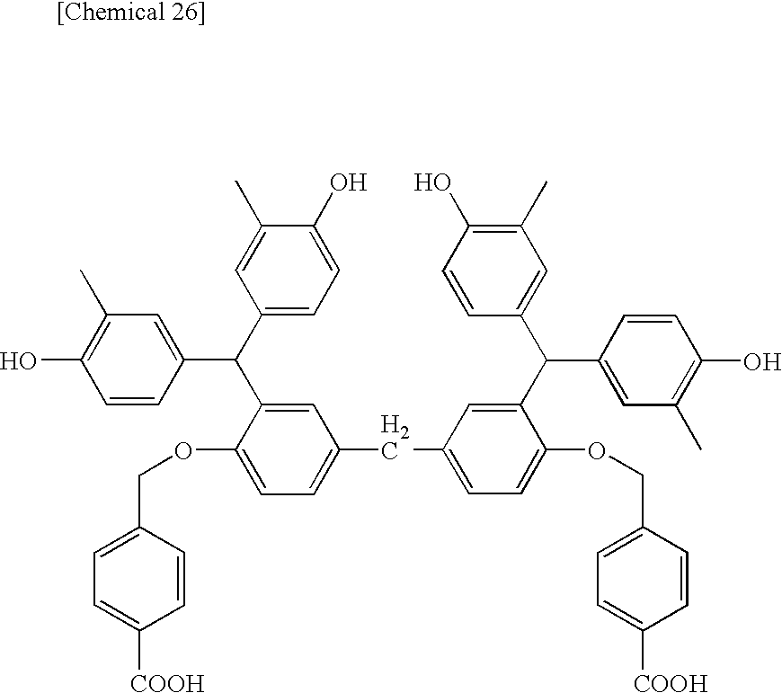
C1=CC(C(C2=CC=C(O)C(C)=C2)C2=CC(CC3=CC=C(OCC4=CC=C([COOH])C=C4)C(C(C4=CC(C)=C(O)C=C4)C4=CC(C)=C(O)C=C4)=C3)=CC=C2OCC2=CC=C([COOH])C=C2)=CC(C)=C1O
